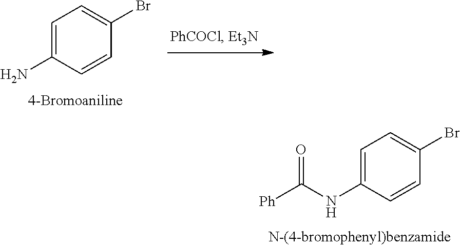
C1=C(N)C=CC(Br)=C1.C1=C(NC([Ph])=O)C=CC(Br)=C1
